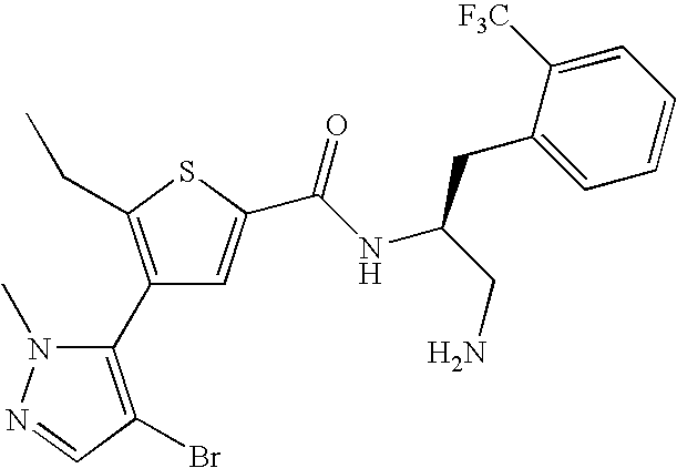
C1(C2=C(Br)C=NN2C)=C(CC)SC(C(NC(CN)CC2=CC=CC=C2[F3C])=O)=C1
